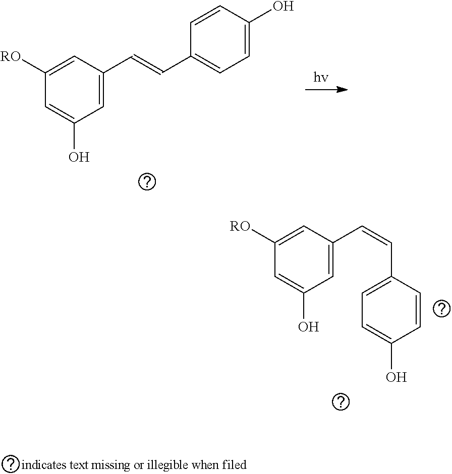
C1=C(C=CC2=CC=C(O)C=C2)C=C([RO])C=C1O.C1=C(C=CC2=CC=C(O)C=C2)C=C([RO])C=C1O
